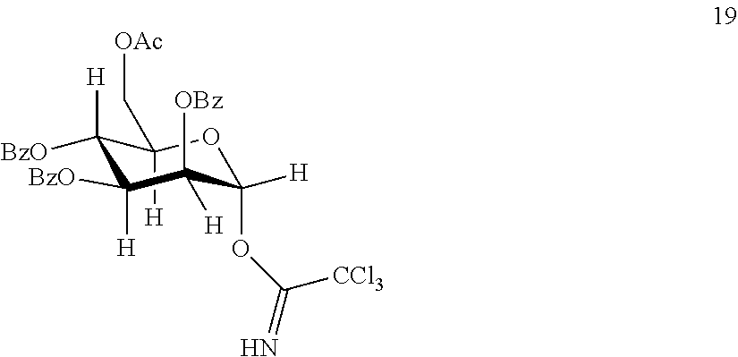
C1(C[OAc])([H])C([H])([BzO])C([BzO])([H])C([OBz])([H])C([H])(OC(=N)[CCl3])O1
